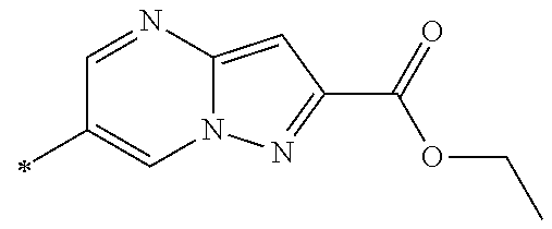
C1=NC2=CC(C(=O)OCC)=NN2C=C1C
